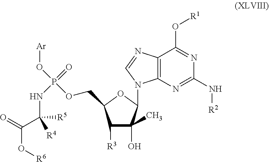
C12=C(N=C(N[R2])N=C1O[R1])N(C1C(O)(C)C([R3])C(COP(O[Ar])(=O)NC(C(O[R6])=O)([R4])[R5])O1)C=N2
